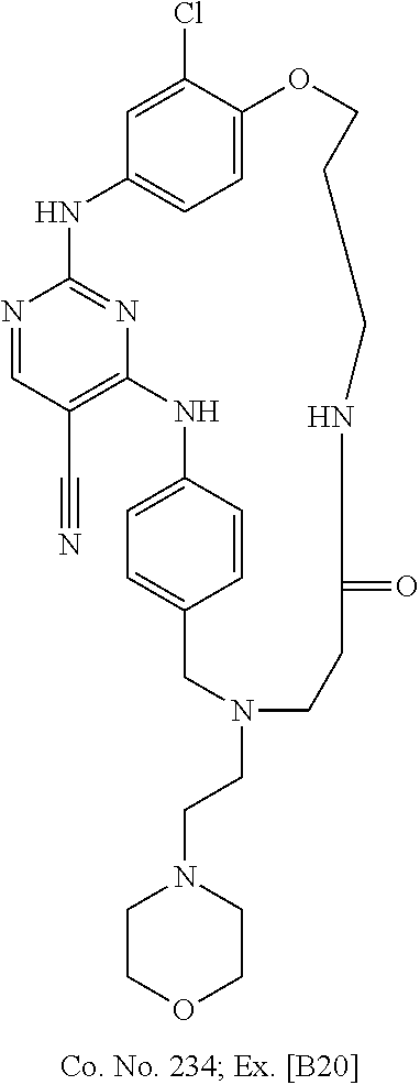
N1=CC(C#N)=C2N=C1NC1=CC=C(C(Cl)=C1)OCCCNC(=O)CCN(CCN1CCOCC1)CC1=CC=C(N2)C=C1
